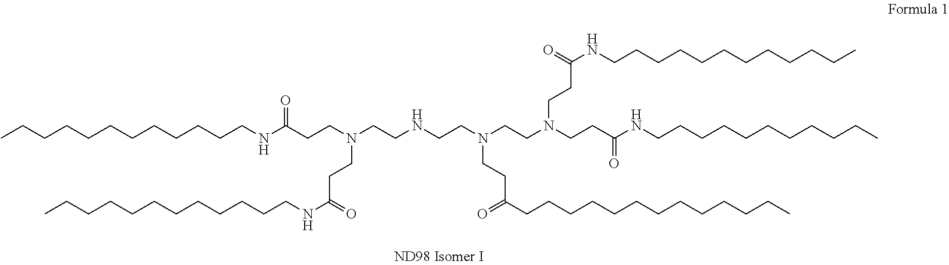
C(CCCCCCCCCCNC(CCN(CCC(NCCCCCCCCCCCC)=O)CCNCCN(CCN(CCC(NCCCCCCCCCCC)=O)CCC(=O)NCCCCCCCCCCCC)CCC(=O)CCCCCCCCCCCCC)=O)C
